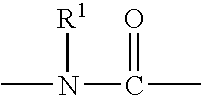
CN(C(C)=O)[R1]
